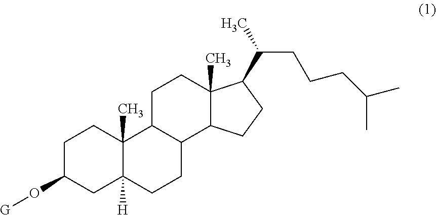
C1C(O[G])CC2([H])C(C)(C1)C1C(CC2)C2C(C)(CC1)C(C(CCCC(C)C)C)CC2
